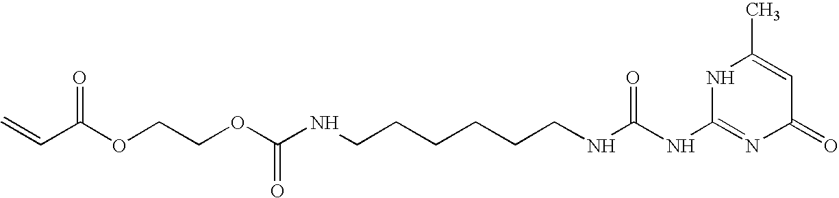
C(C(OCCOC(NCCCCCCNC(NC1=NC(=O)C=C(C)N1)=O)=O)=O)=C
